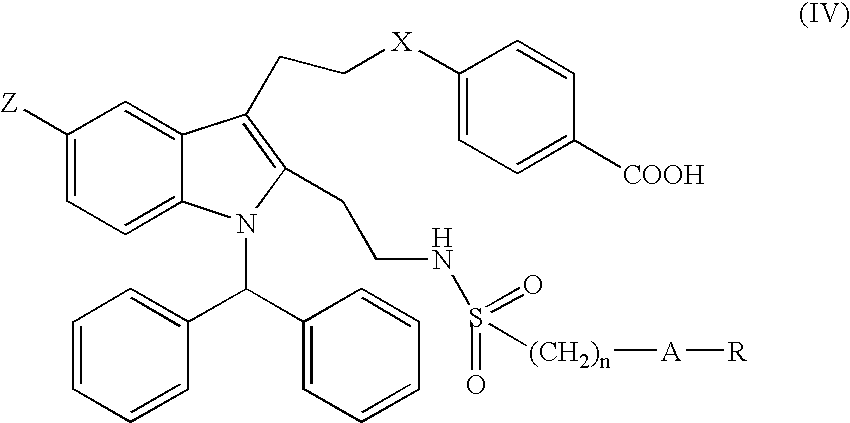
C1([Z])=CC=C2C(=C1)C(CC[X]C1=CC=C([COOH])C=C1)=C(CCNS(=O)(=O)[(CH2)n][A][R])N2C(C1=CC=CC=C1)C1=CC=CC=C1
